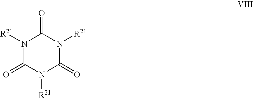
N1([R21])C(=O)N([R21])C(=O)N([R21])C1=O
